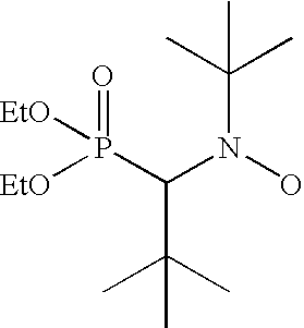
[EtO]P(C(N(O)C(C)(C)C)C(C)(C)C)(=O)[EtO]
